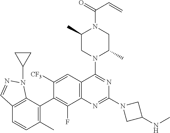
C12=C(C(C3=C(F)C4=C(C=C3[CF3])C(N3C(C)CN(C(=O)C=C)C(C)C3)=NC(N3CC(NC)C3)=N4)=C(C)C=C1)N(C1CC1)N=C2
